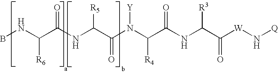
BNC(C(NC(C(N(C(C(NC(C(=O)[W]N[Q])[R3])=O)[R4])[Y])=O)[R5])=O)[R6]
